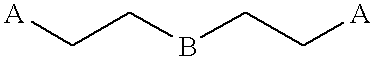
[A]CCBCC[A]
